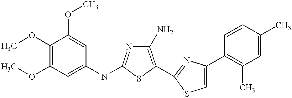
COC1=C(OC)C=C(NC2=NC(N)=C(C3=NC(C4=C(C)C=C(C)C=C4)=CS3)S2)C=C1OC
